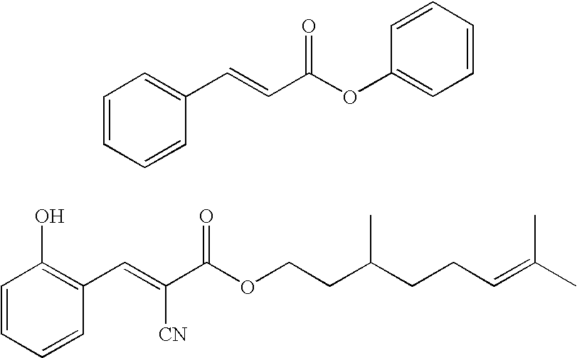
C1=CC=CC(C=CC(OC2=CC=CC=C2)=O)=C1.C1=CC=CC(C=C(C(OCCC(CCC=C(C)C)C)=O)[CN])=C1O
